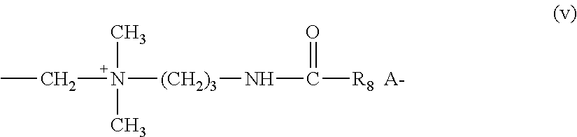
C(N([(CH2)3]NC([R8])=O)(C)C)C.[A-]
